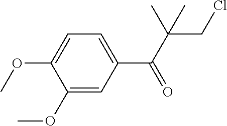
C1(OC)=CC(C(C(C)(CCl)C)=O)=CC=C1OC
